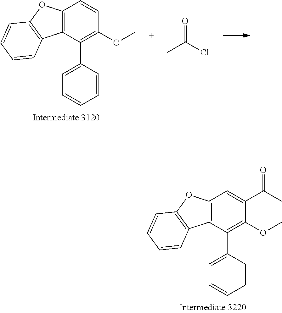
C12=C(C(C3=CC=CC=C3)=C(OC)C(C(C)=O)=C1)C1=C(O2)C=CC=C1.C12=C(C(C3=CC=CC=C3)=C(OC)C=C1)C1=C(O2)C=CC=C1.CC(Cl)=O
